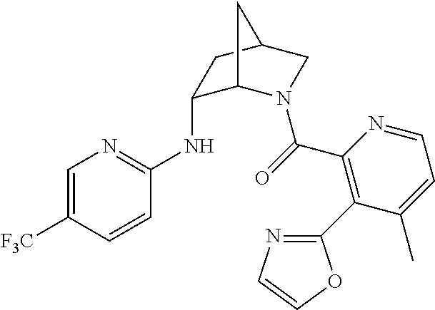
C1(NC2=NC=C([F3C])C=C2)C2N(C(=O)C3=C(C4=NC=CO4)C(C)=CC=N3)CC(C1)C2
